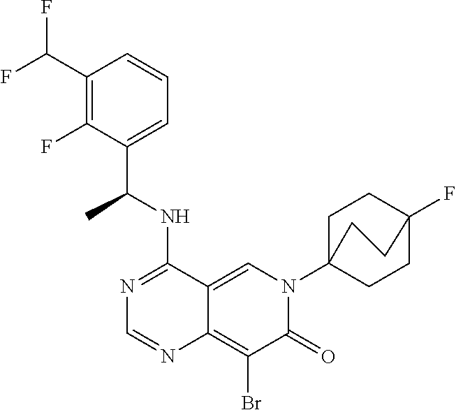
C12=CN(C34CCC(F)(CC3)CC4)C(=O)C(Br)=C1N=CN=C2NC(C1=CC=CC(C(F)F)=C1F)C
